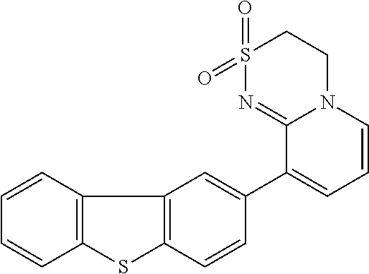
S1(=O)(=O)N=C2N(CC1)C=CC=C2C1=CC2=C(C=C1)SC1=C2C=CC=C1
